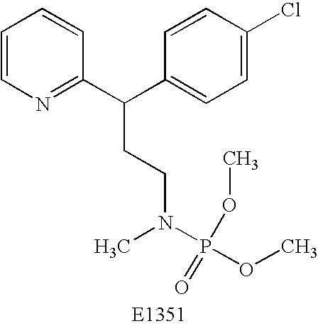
C1=CN=C(C(C2=CC=C(Cl)C=C2)CCN(P(OC)(=O)OC)C)C=C1
